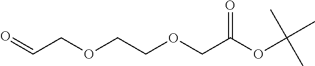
O=CCOCCOCC(OC(C)(C)C)=O
